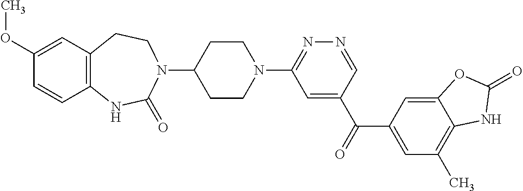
N1(C2=NN=CC(C(=O)C3=CC(C)=C4C(=C3)OC(=O)N4)=C2)CCC(N2CCC3=C(NC2=O)C=CC(OC)=C3)CC1
